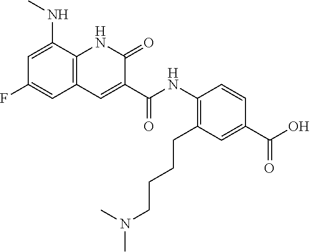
C1=C(NC)C2=C(C=C1F)C=C(C(NC1=C(CCCCN(C)C)C=C(C(O)=O)C=C1)=O)C(=O)N2
